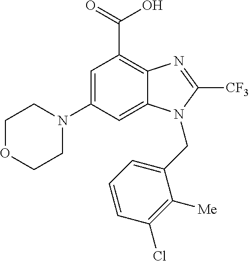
C1=C(N2CCOCC2)C=C2C(=C1C(=O)O)N=C([CF3])N2CC1=CC=CC(Cl)=C1[Me]
